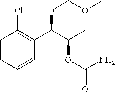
C1=CC=CC(C(C(C)OC(=O)N)OCOC)=C1Cl
